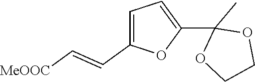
C1=C(C=C[MeOOC])OC(C2(C)OCCO2)=C1
